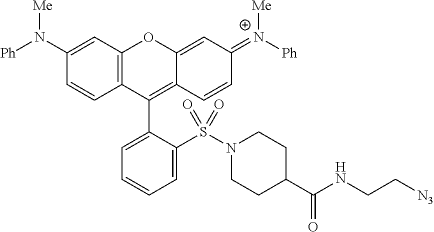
C1(N([Ph])[Me])=CC2=C(C=C1)C(C1=CC=CC=C1S(N1CCC(C(NCC[N3])=O)CC1)(=O)=O)=C1C(=CC(=[N+]([Ph])[Me])C=C1)O2
